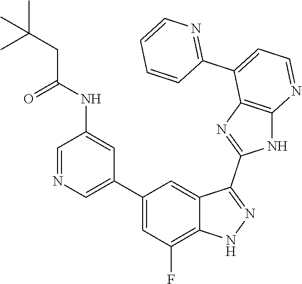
C1=NC=C(C2=CC(F)=C3C(=C2)C(C2=NC4=C(N2)N=CC=C4C2=NC=CC=C2)=NN3)C=C1NC(CC(C)(C)C)=O
